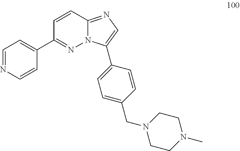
C1(C2=NN3C(=NC=C3C3=CC=C(CN4CCN(C)CC4)C=C3)C=C2)=CC=NC=C1
